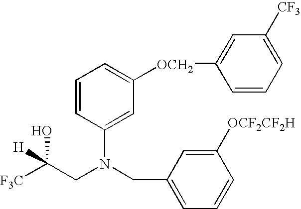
C1=CC=C([CF3])C=C1[OCH2]C1=CC=CC(N(CC2=CC=CC([OCF2CF2H])=C2)CC([F3C])([H])O)=C1
